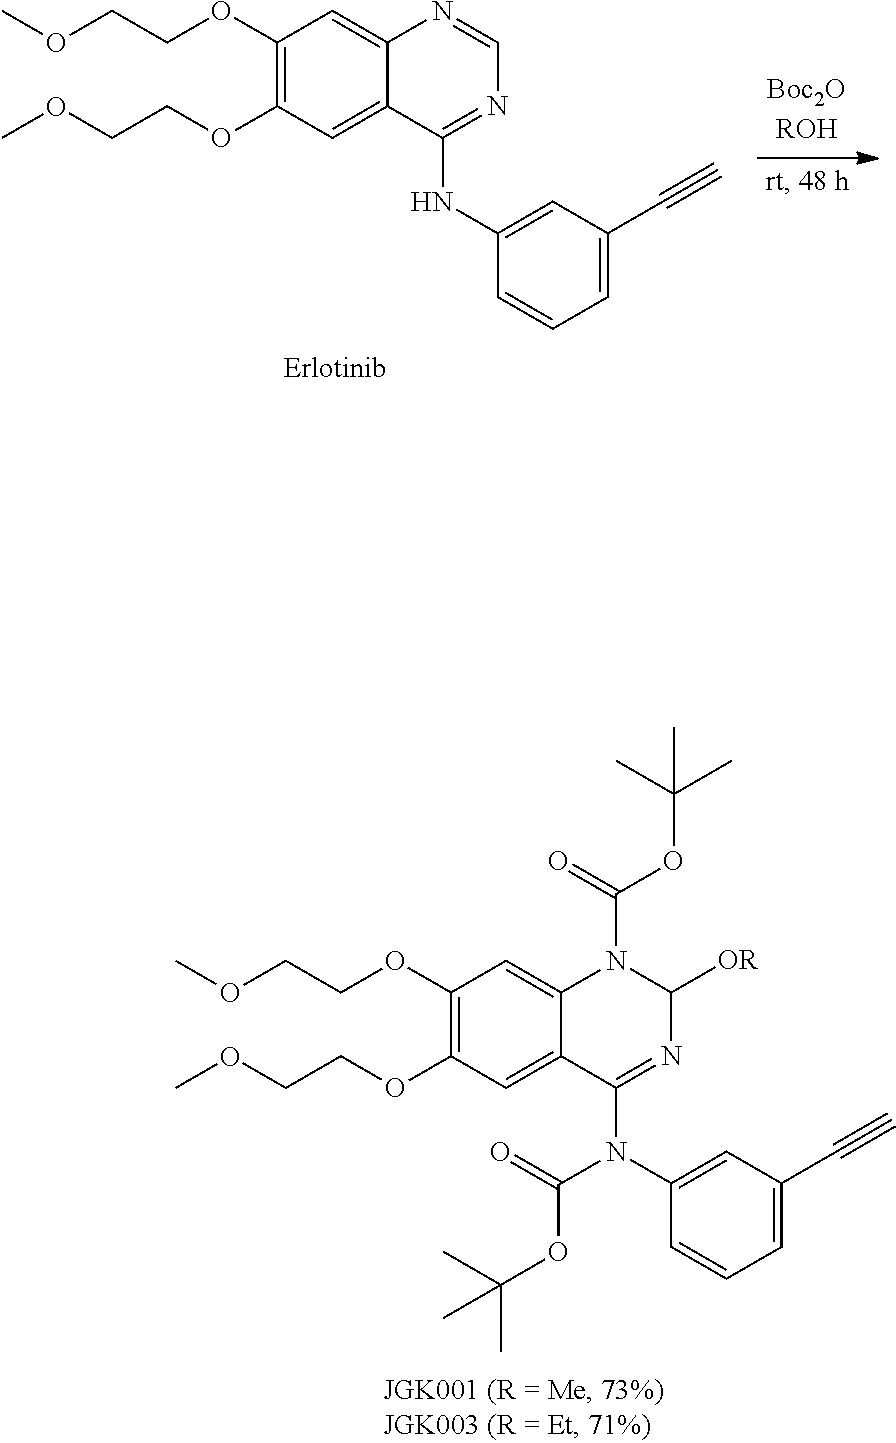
C1([OR])N(C(OC(C)(C)C)=O)C2=CC(OCCOC)=C(OCCOC)C=C2C(N(C2=CC(C#C)=CC=C2)C(=O)OC(C)(C)C)=N1.C1=NC2=CC(OCCOC)=C(OCCOC)C=C2C(NC2=CC(C#C)=CC=C2)=N1
